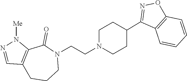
N1(CCN2CCC(C3=NOC4=C3C=CC=C4)CC2)C(=O)C2=C(CCC1)C=NN2[Me]
